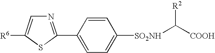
N1=C(C2=CC=C([SO2NH]C([COOH])[R2])C=C2)SC([R6])=C1
